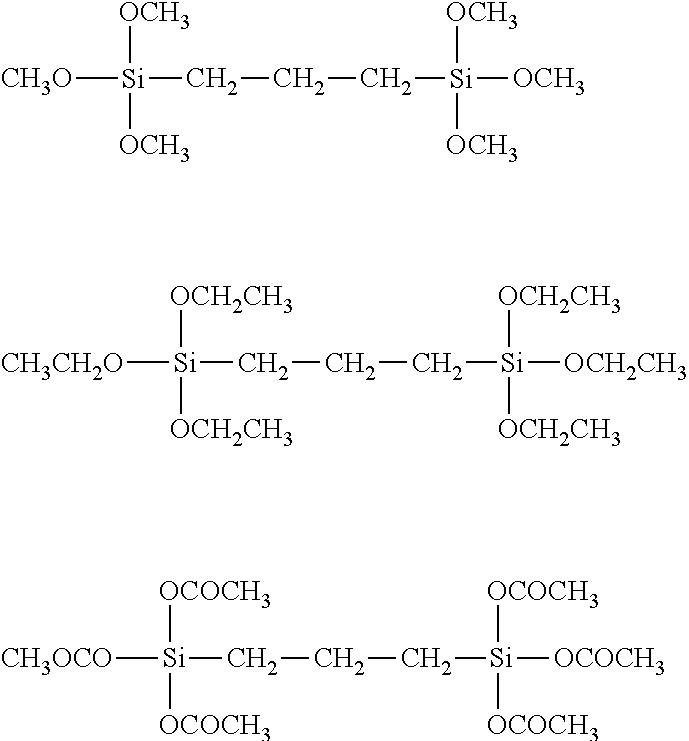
[CH3O][Si](CCC[Si]([OCH3])([OCH3])[OCH3])([OCH3])[OCH3].[CH3CH2O][Si](CCC[Si]([OCH2CH3])([OCH2CH3])[OCH2CH3])([OCH2CH3])[OCH2CH3].[CH3OCO][Si](CCC[Si]([OCOCH3])([OCOCH3])[OCOCH3])([OCOCH3])[OCOCH3]
